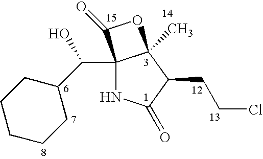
C12(C(O)C3CCCCC3)NC(=O)C(CCCl)C1(C)OC2=O
